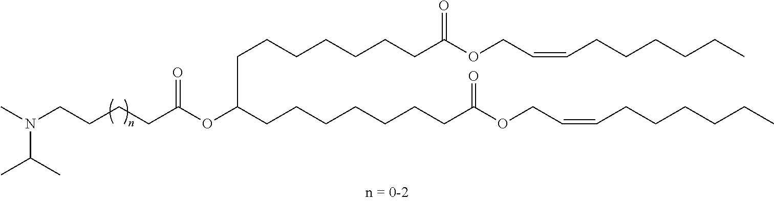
C(CCCC(OC(CCCCCCCC(OCC=CCCCCCC)=O)CCCCCCCC(OCC=CCCCCCC)=O)=O)N(C)C(C)C
